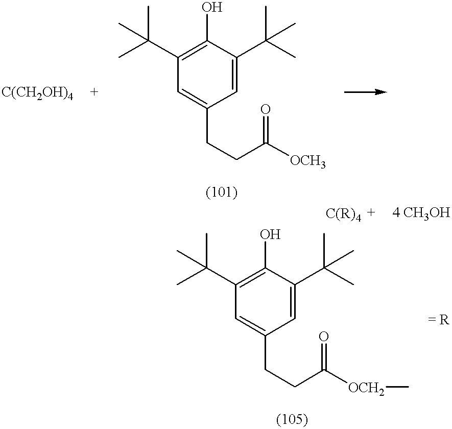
C1=C(CCC([OCH3])=O)C=C(C(C)(C)C)C(O)=C1C(C)(C)C.C1=C(CCC([OCH2]C)=O)C=C(C(C)(C)C)C(O)=C1C(C)(C)C
